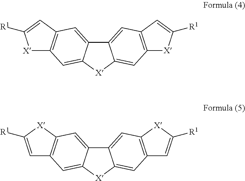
C12=CC3=C(C=C1[X]C1=CC4=C(C=C21)C=C([R1])[X]4)[X]C([R1])=C3.C12=CC3=C(C=C1[X]C1=CC4=C(C=C21)[X]C([R1])=C4)C=C([R1])[X]3
